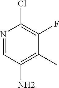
N1=CC(N)=C(C)C(F)=C1Cl
